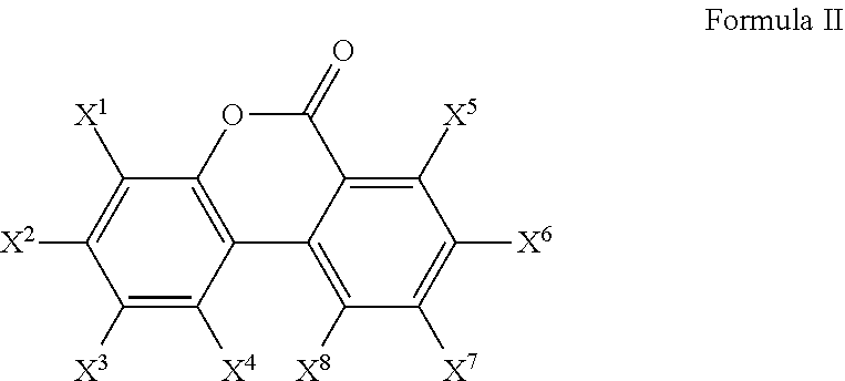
C1([X1])=C([X2])C([X3])=C([X4])C2=C1OC(=O)C1=C([X5])C([X6])=C([X7])C([X8])=C21
